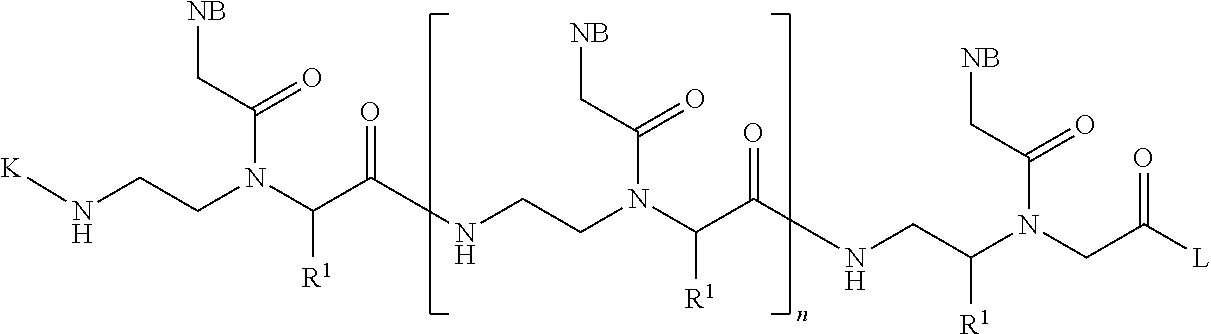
C(N(C(C(=O)NCC(N(CC([L])=O)C(C[NB])=O)[R1])[R1])CCNC(C(N(CCN[K])C(C[NB])=O)[R1])=O)(C[NB])=O
